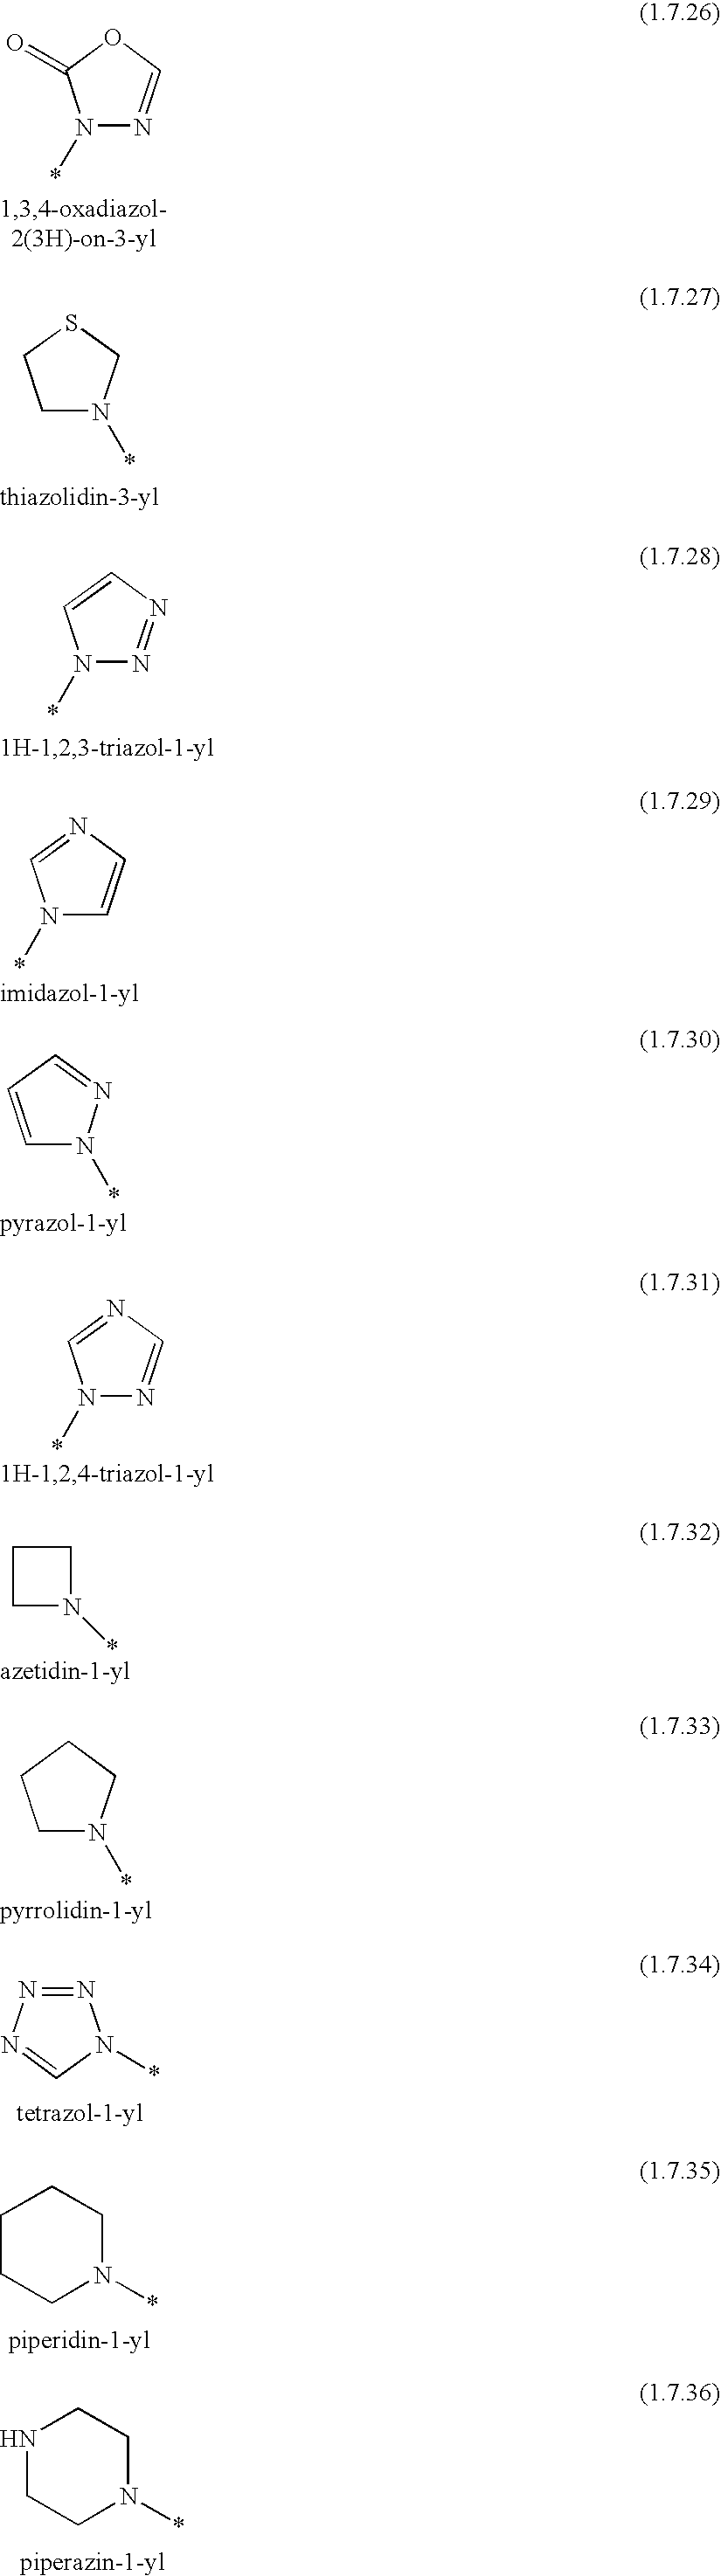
N1(*)N=COC1=O.C1N(*)CSC1.N1(*)N=NC=C1.N1(*)C=CN=C1.N1(*)C=CC=N1.N1(*)N=CN=C1.C1CN(*)C1.C1N(*)CCC1.N1=NN=CN1*.C1CCN(*)CC1.N1CCN(*)CC1
